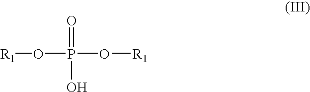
[R1]OP(O[R1])(=O)O
